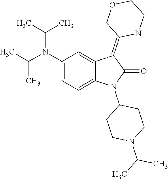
CC(N1CCC(N2C3=CC=C(N(C(C)C)C(C)C)C=C3C(=C3COCCN3)C2=O)CC1)C
